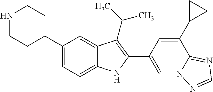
N1CCC(C2=CC=C3C(=C2)C(C(C)C)=C(C2=CN4C(=NC=N4)C(C4CC4)=C2)N3)CC1
